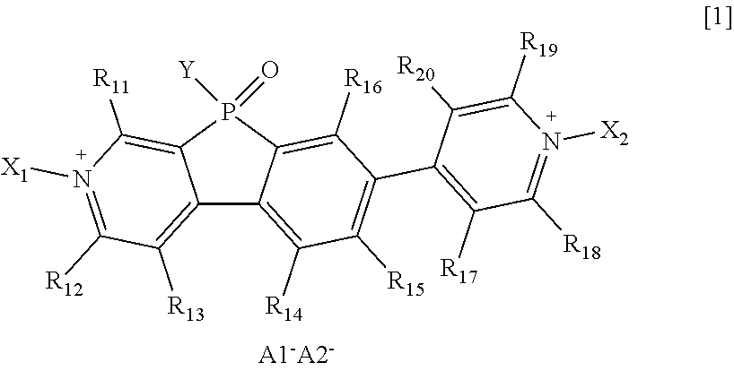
C12=C([R13])C([R12])=N([X1])C([R11])=C1P([Y])(=O)C1=C([R16])C(C3=C([R17])C([R18])=N([X2])C([R19])=C3[R20])=C([R15])C([R14])=C21
